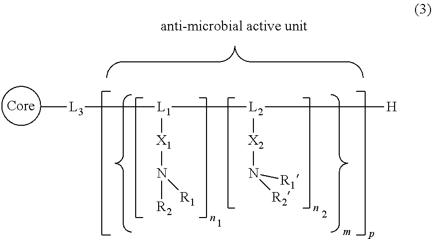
C[L3][L1]([L2]([H])[X2]N([R1])[R2])[X1]N([R1])[R2]
